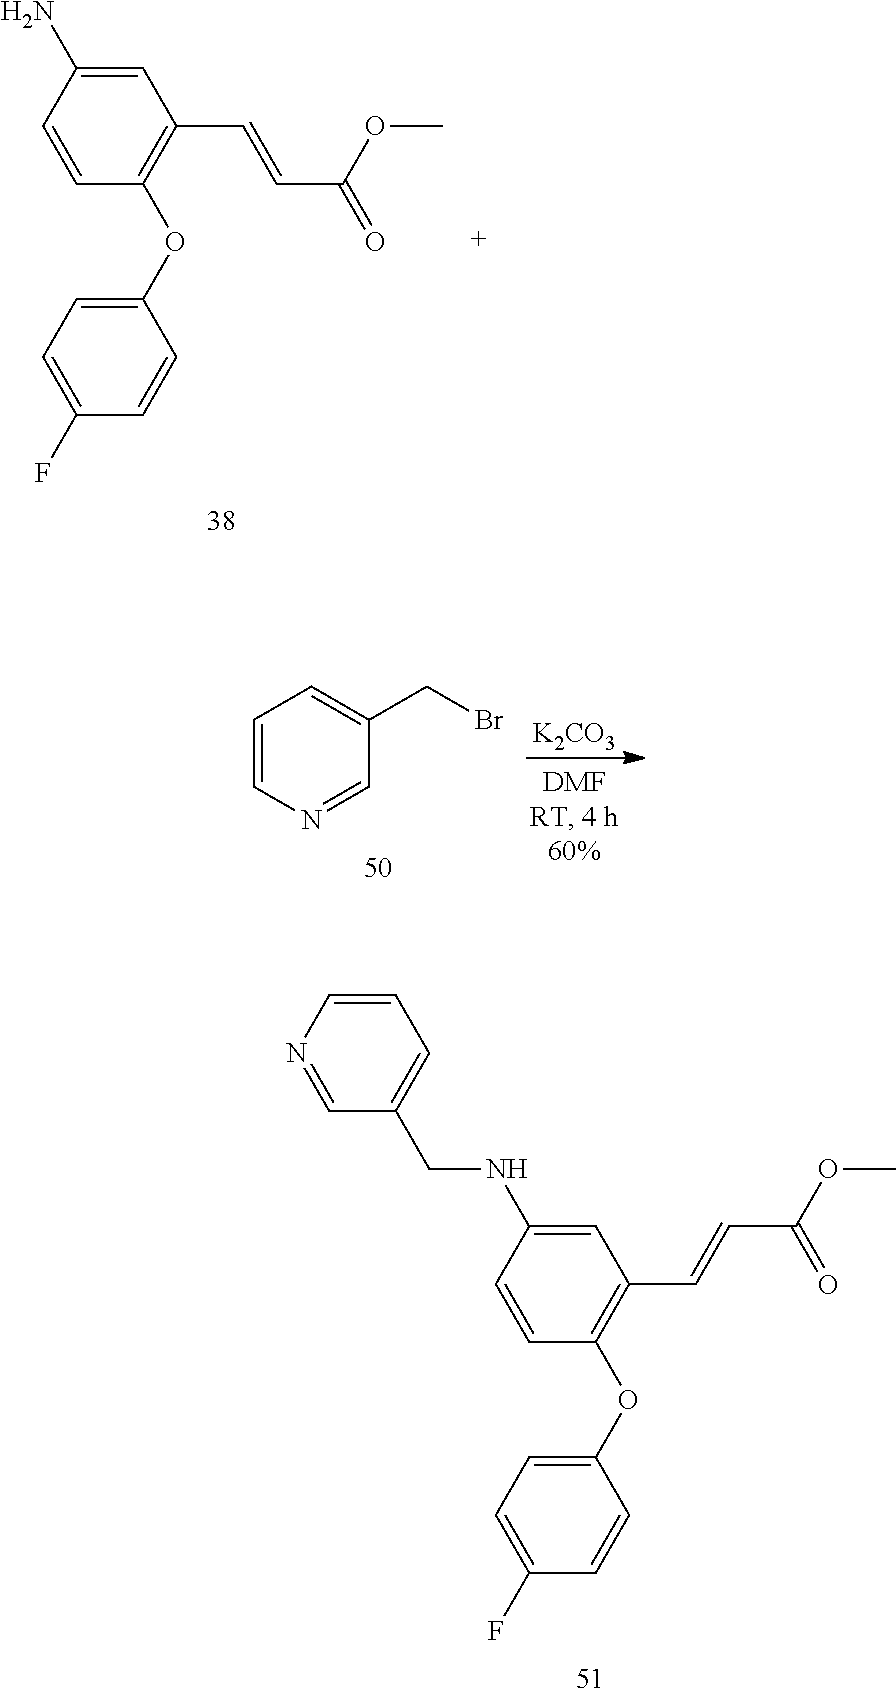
C1(OC2=C(C=CC(=O)OC)C=C(N)C=C2)=CC=C(F)C=C1.C1(OC2=C(C=CC(=O)OC)C=C(NCC3=CC=CN=C3)C=C2)=CC=C(F)C=C1.C1=CN=CC(CBr)=C1.[K2CO3]
